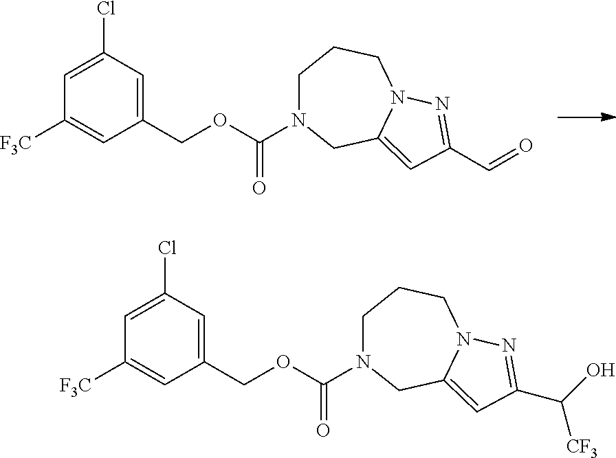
C1(COC(=O)N2CCCN3C(=CC(C=O)=N3)C2)=CC(Cl)=CC([F3C])=C1.C1(COC(=O)N2CCCN3C(=CC(C(O)[CF3])=N3)C2)=CC(Cl)=CC([F3C])=C1
